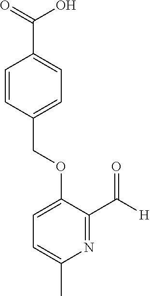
C(OC1=CC=C(C)N=C1C([H])=O)C1=CC=C(C(=O)O)C=C1
